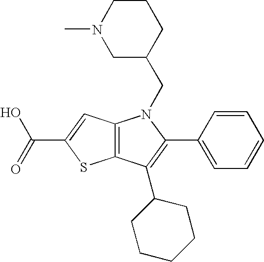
C12=C(C(C3CCCCC3)=C(C3=CC=CC=C3)N1CC1CCCN(C)C1)SC(C(=O)O)=C2
